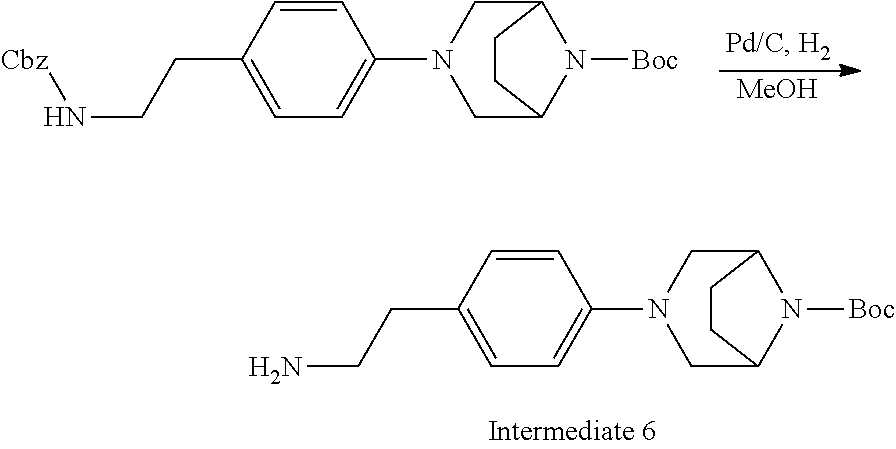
C1=CC(CCN)=CC=C1N1CC2N([Boc])C(C1)CC2.C1=CC(CCN[Cbz])=CC=C1N1CC2N([Boc])C(C1)CC2.[MeOH]
